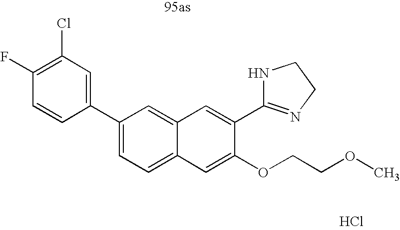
C1=C(C2=NCCN2)C(OCCOC)=CC2=CC=C(C3=CC(Cl)=C(F)C=C3)C=C12.Cl
